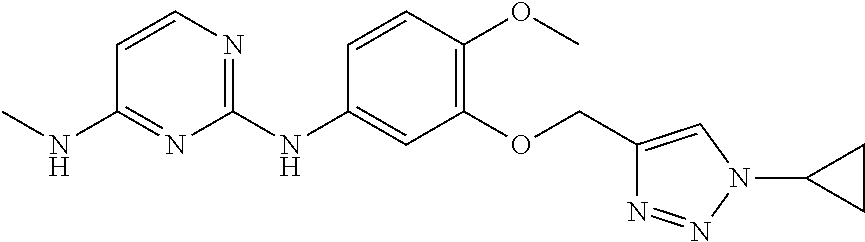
C1=CN=C(NC2=CC(OCC3=CN(C4CC4)N=N3)=C(OC)C=C2)N=C1NC
